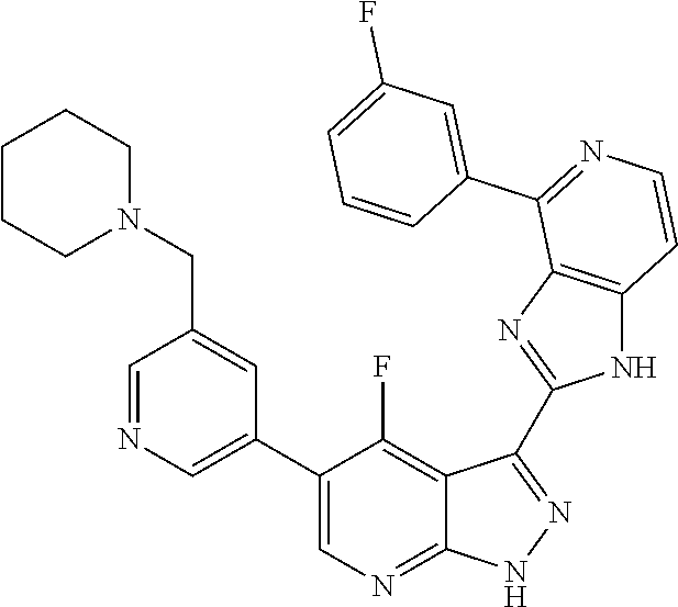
C1=NC=C(C2=CN=C3C(=C2F)C(C2=NC4=C(N2)C=CN=C4C2=CC(F)=CC=C2)=NN3)C=C1CN1CCCCC1
